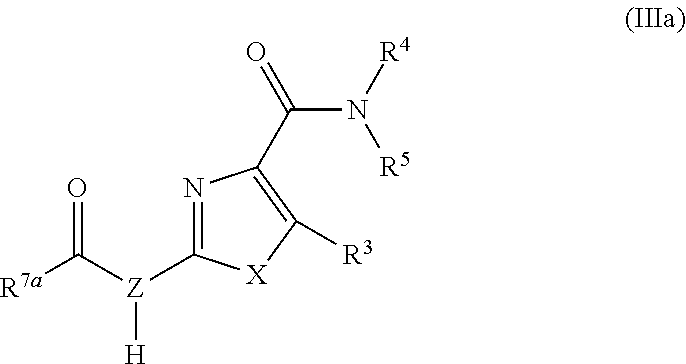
[R7a]C([Z](C1=NC(C(=O)N([R4])[R5])=C([R3])[X]1)[H])=O
